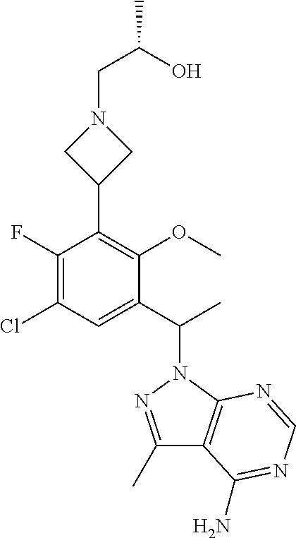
C1(C2=C(OC)C(C(C)N3N=C(C)C4=C3N=CN=C4N)=CC(Cl)=C2F)CN(CC(O)C)C1
